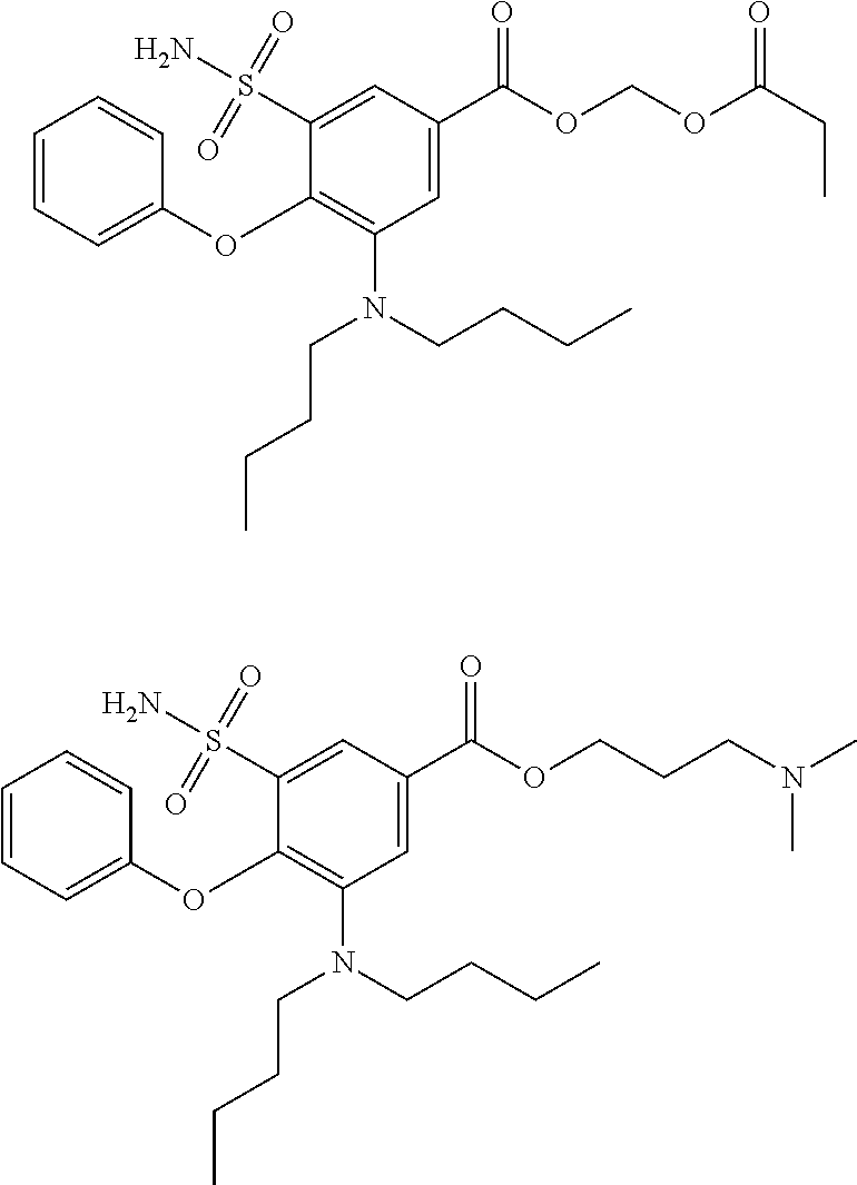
O(C1=C(N(CCCC)CCCC)C=C(C(=O)OCOC(CC)=O)C=C1S(=O)(N)=O)C1=CC=CC=C1.O(C1=C(N(CCCC)CCCC)C=C(C(=O)OCCCN(C)C)C=C1S(=O)(N)=O)C1=CC=CC=C1
